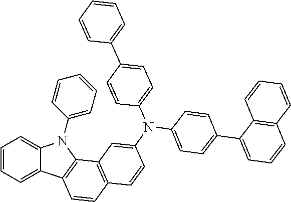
C1=CC=C2C(=C1)N(C1=CC=CC=C1)C1=C2C=CC2=C1C=C(N(C1=CC=C(C3=CC=CC4=C3C=CC=C4)C=C1)C1=CC=C(C3=CC=CC=C3)C=C1)C=C2
